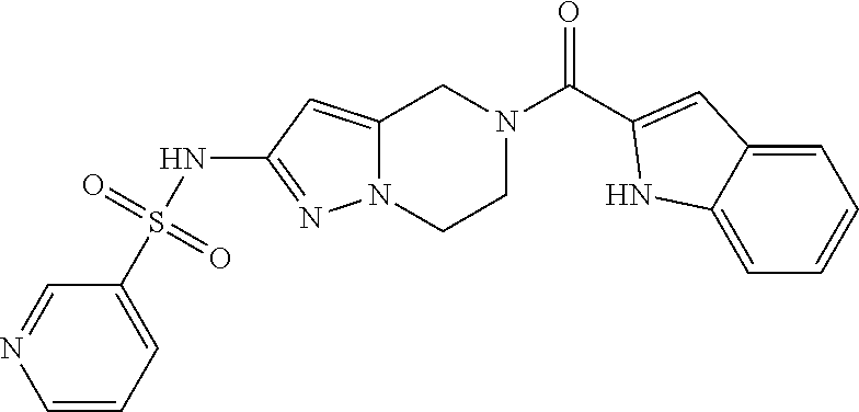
S(NC1=NN2C(=C1)CN(C(=O)C1=CC3=CC=CC=C3N1)CC2)(C1=CC=CN=C1)(=O)=O
